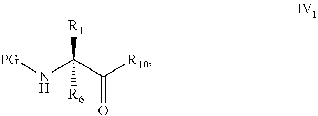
[PG]NC(C(=O)[R10])([R6])[R1]
